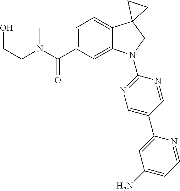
N(C(C1=CC=C2C(=C1)N(C1=NC=C(C3=CC(N)=CC=N3)C=N1)CC21CC1)=O)(CCO)C
